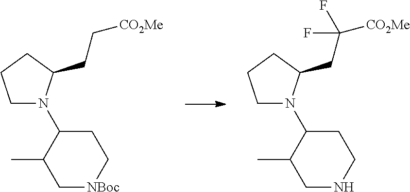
C1N(C2C(C)C[NBoc]CC2)C(CC[CO2Me])CC1.C1N(C2C(C)CNCC2)C(CC([CO2Me])(F)F)CC1
